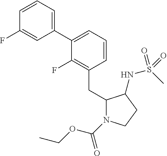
C1(C2=CC=CC(F)=C2)=CC=CC(CC2N(C(OCC)=O)CCC2NS(C)(=O)=O)=C1F
